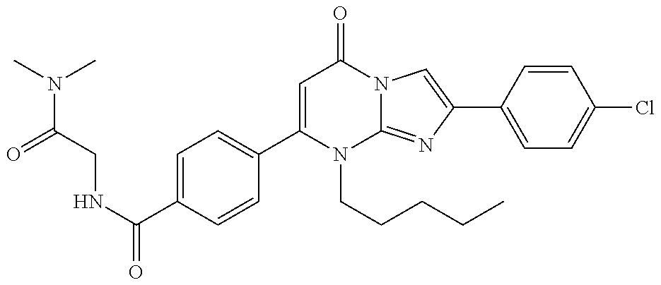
C(CNC(=O)C1=CC=C(C2=CC(=O)N3C(=NC(C4=CC=C(Cl)C=C4)=C3)N2CCCCC)C=C1)(N(C)C)=O
